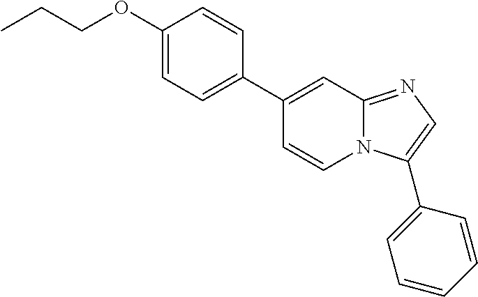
C1(C2=CC=C(OCCC)C=C2)=CC2=NC=C(C3=CC=CC=C3)N2C=C1
